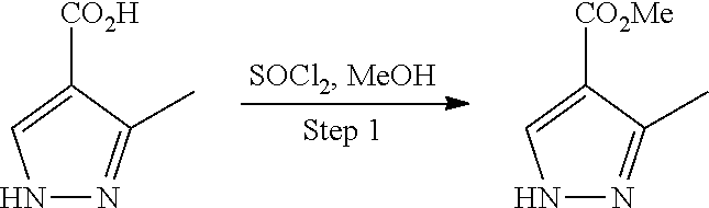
[CO2H]C1=CNN=C1C.[CO2Me]C1=CNN=C1C
